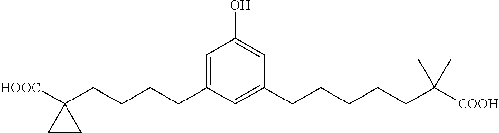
C1=C(CCCCC2([HOOC])CC2)C=C(CCCCCC([COOH])(C)C)C=C1O
